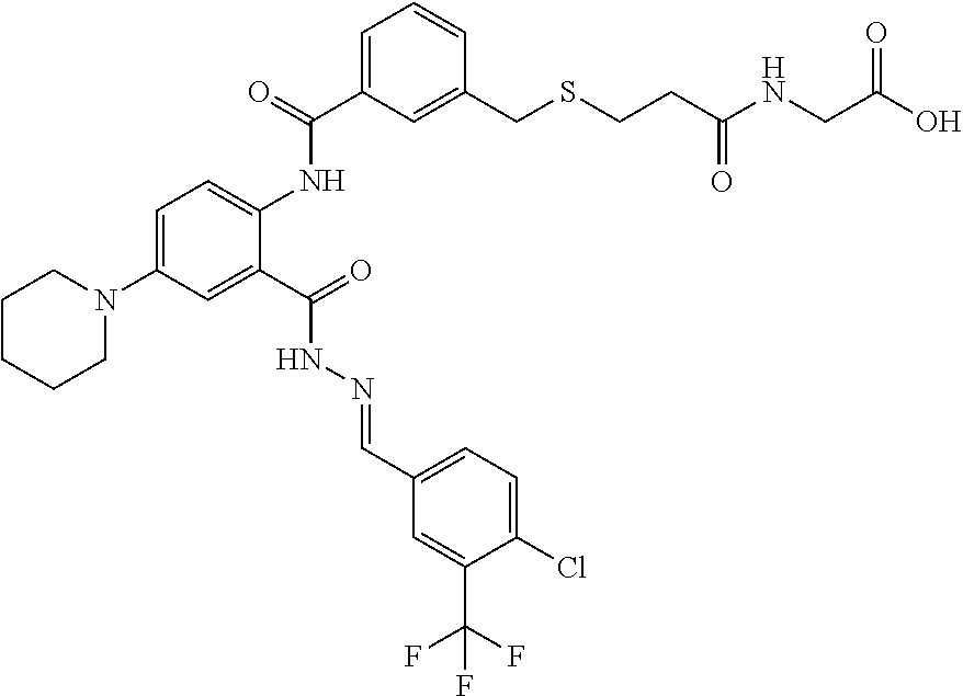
C1=C(N2CCCCC2)C=C(C(=O)NN=CC2=CC=C(Cl)C(C(F)(F)F)=C2)C(NC(C2=CC=CC(CSCCC(NCC(O)=O)=O)=C2)=O)=C1
